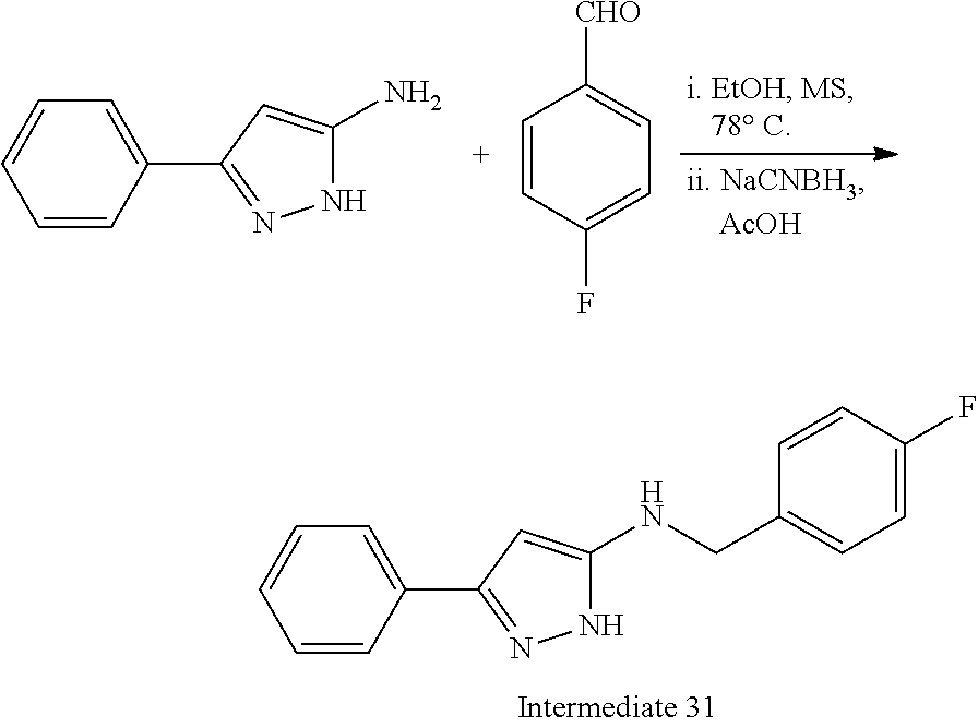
C1=CC(C2=NNC(N)=C2)=CC=C1.C1=CC(F)=CC=C1[CHO].C1=CC(C2=NNC(NCC3=CC=C(F)C=C3)=C2)=CC=C1
